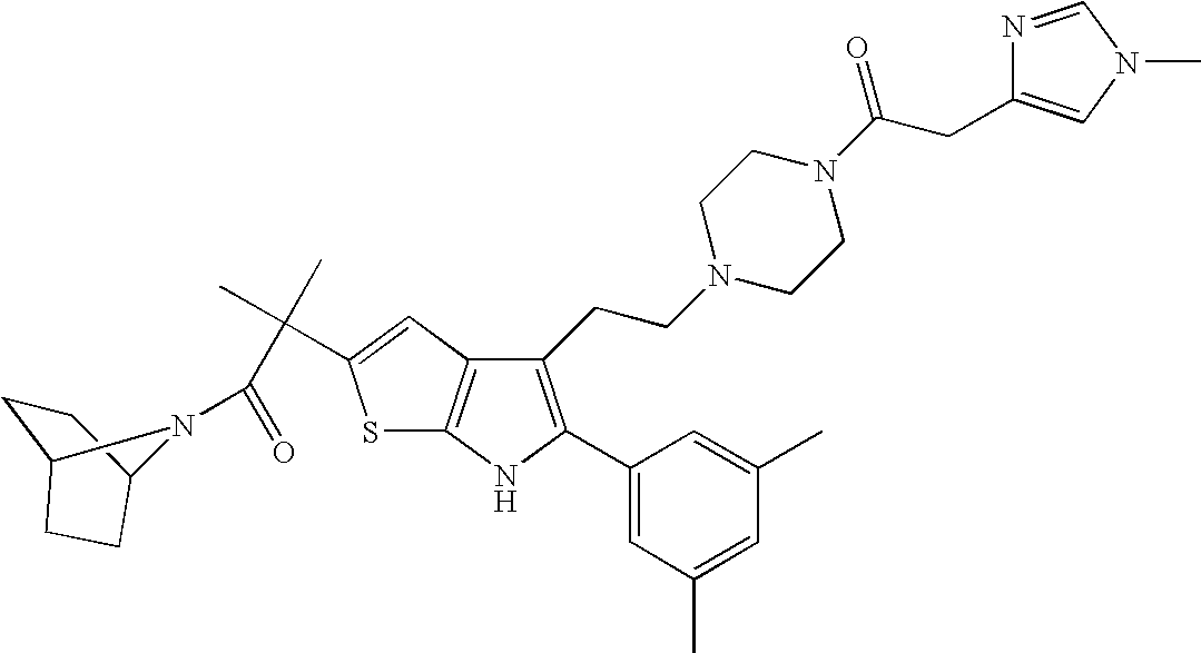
C1(CCN2CCN(C(CC3=CN(C)C=N3)=O)CC2)=C(C2=CC(C)=CC(C)=C2)NC2=C1C=C(C(C)(C)C(=O)N1C3CCC1CC3)S2
